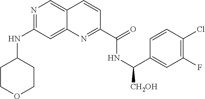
N1=C(NC2CCOCC2)C=C2C(=C1)C=CC(C(=O)NC([CH2OH])C1=CC(F)=C(Cl)C=C1)=N2
